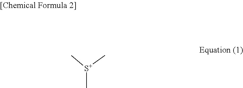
[S+](C)(C)C
